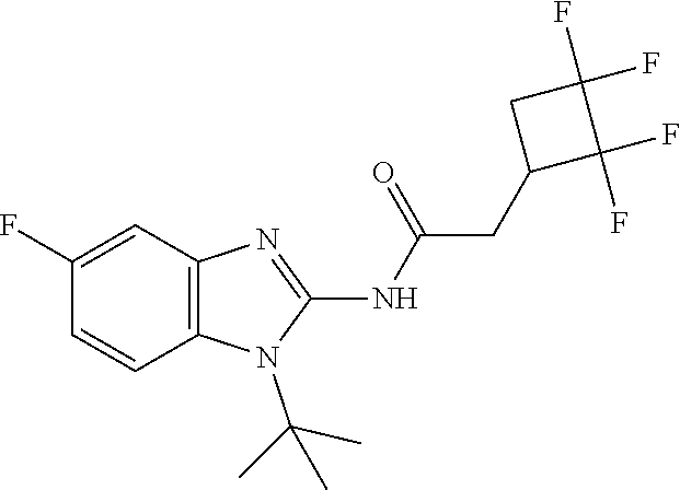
C1(F)=CC2=C(C=C1)N(C(C)(C)C)C(NC(=O)CC1C(F)(F)C(F)(F)C1)=N2
